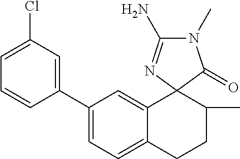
C1(C2=CC(Cl)=CC=C2)=CC=C2C(=C1)C1(C(C)CC2)C(=O)N(C)C(N)=N1
